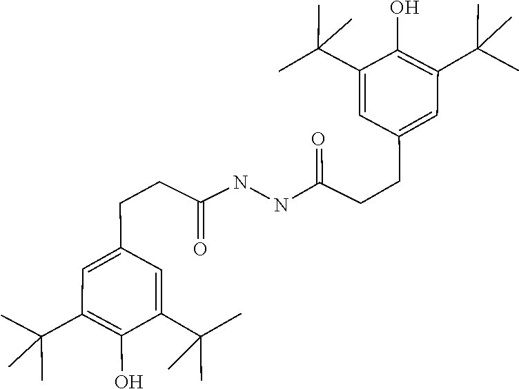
C1(CCC(=O)NNC(CCC2=CC(C(C)(C)C)=C(O)C(C(C)(C)C)=C2)=O)=CC(C(C)(C)C)=C(O)C(C(C)(C)C)=C1
